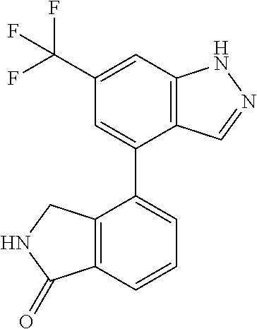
C12=C(C=C(C(F)(F)F)C=C1C1=CC=CC3=C1CNC3=O)NN=C2
